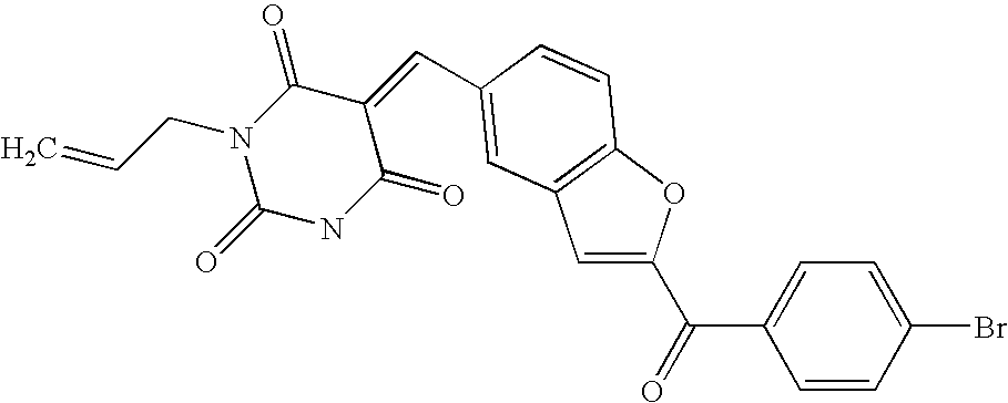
C(=C1C(=O)N(CC=C)C(=O)NC1=O)C1=CC2=C(OC(C(=O)C3=CC=C(Br)C=C3)=C2)C=C1
